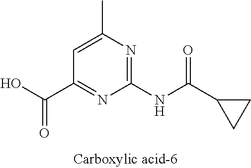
C1=C(C)N=C(NC(C2CC2)=O)N=C1C(O)=O
